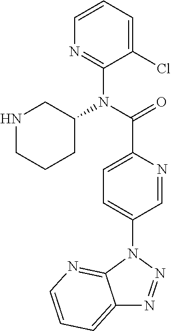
C1=CC=C(Cl)C(N(C(=O)C2=CC=C(N3C4=NC=CC=C4N=N3)C=N2)C2CNCCC2)=N1
